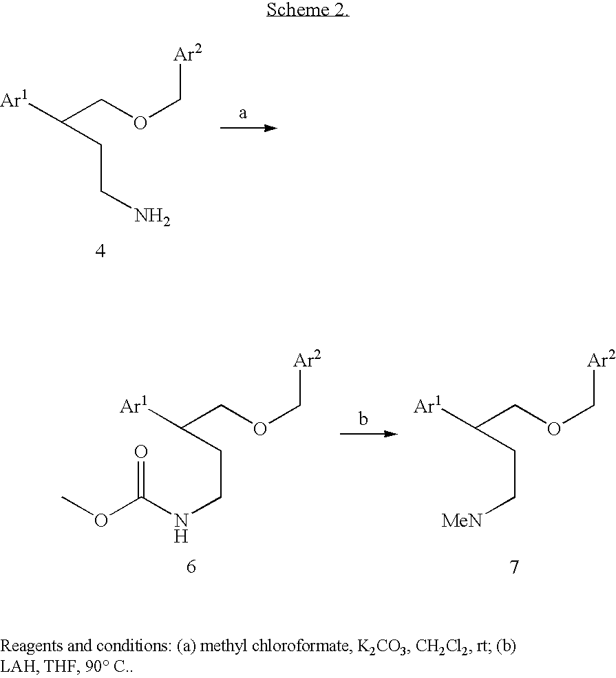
[Ar1]C(CCN)COC[Ar2].[Ar1]C(CCNC(=O)OC)COC[Ar2].C(COC[Ar2])([Ar1])CC[MeN]
